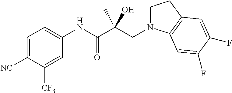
C1=C([NC])C([CF3])=CC(NC(C(CN2CCC3=C2C=C(F)C(F)=C3)(C)O)=O)=C1
